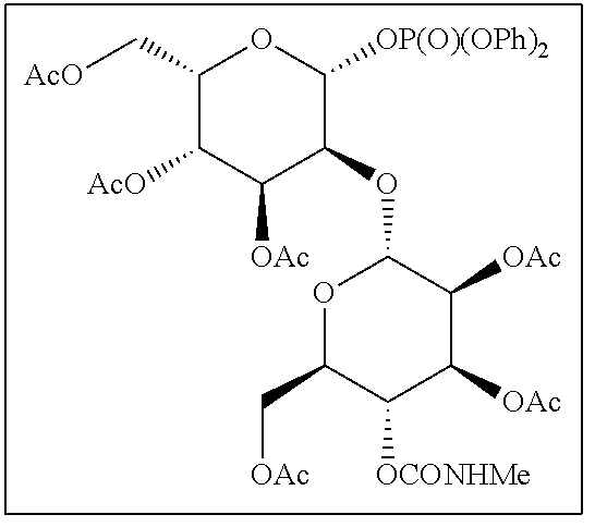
C1(C[AcO])C([AcO])C([OAc])C(OC2OC(C[OAc])C([OCONHMe])C([OAc])C2[OAc])C([OP(O)(OPh)2])O1
